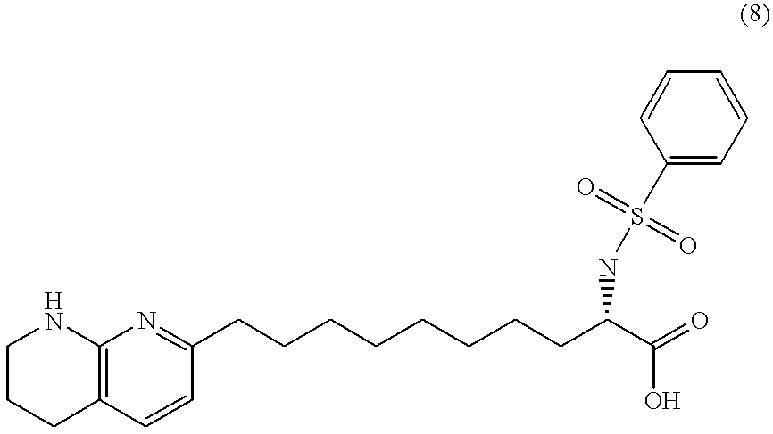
C1CCC2=C(N1)N=C(CCCCCCCCC(C(O)=O)NS(C1=CC=CC=C1)(=O)=O)C=C2
